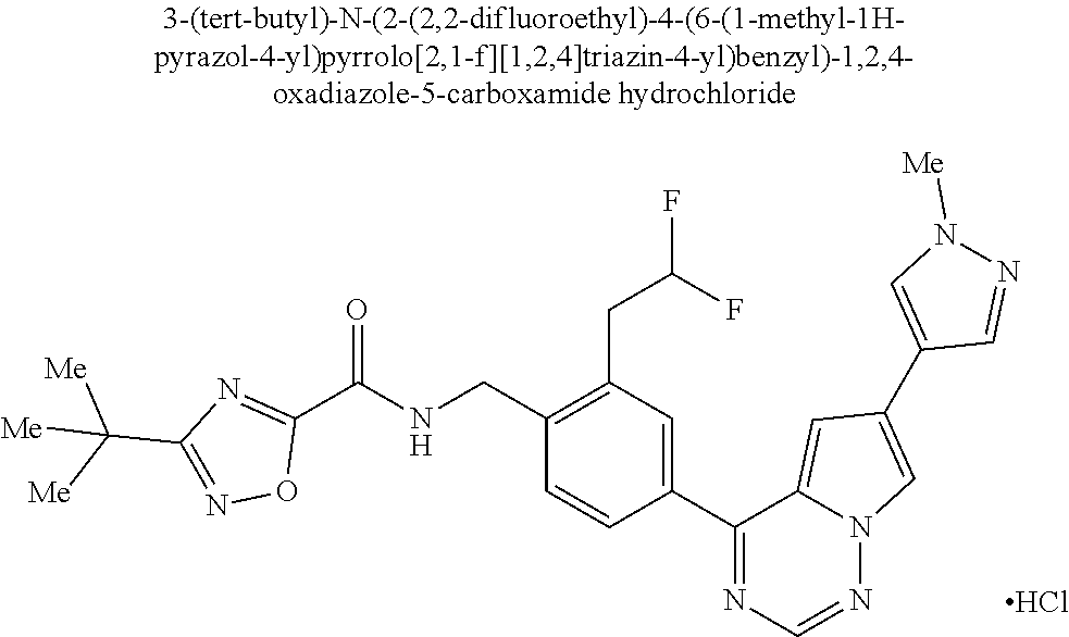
Cl.C1(C(NCC2=C(CC(F)F)C=C(C3=NC=NN4C3=CC(C3=CN([Me])N=C3)=C4)C=C2)=O)=NC(C([Me])([Me])[Me])=NO1
